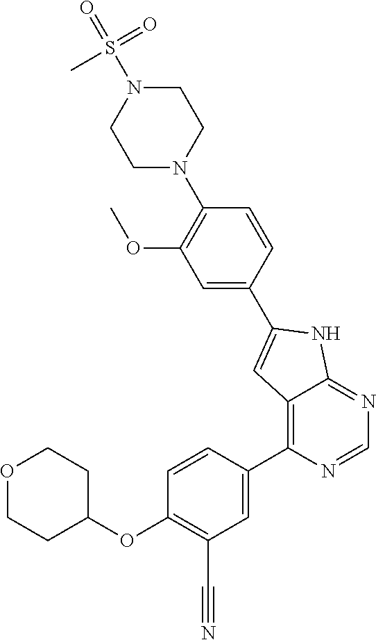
C1(C2=CC3=C(C4=CC(C#N)=C(OC5CCOCC5)C=C4)N=CN=C3N2)=CC(OC)=C(N2CCN(S(C)(=O)=O)CC2)C=C1
